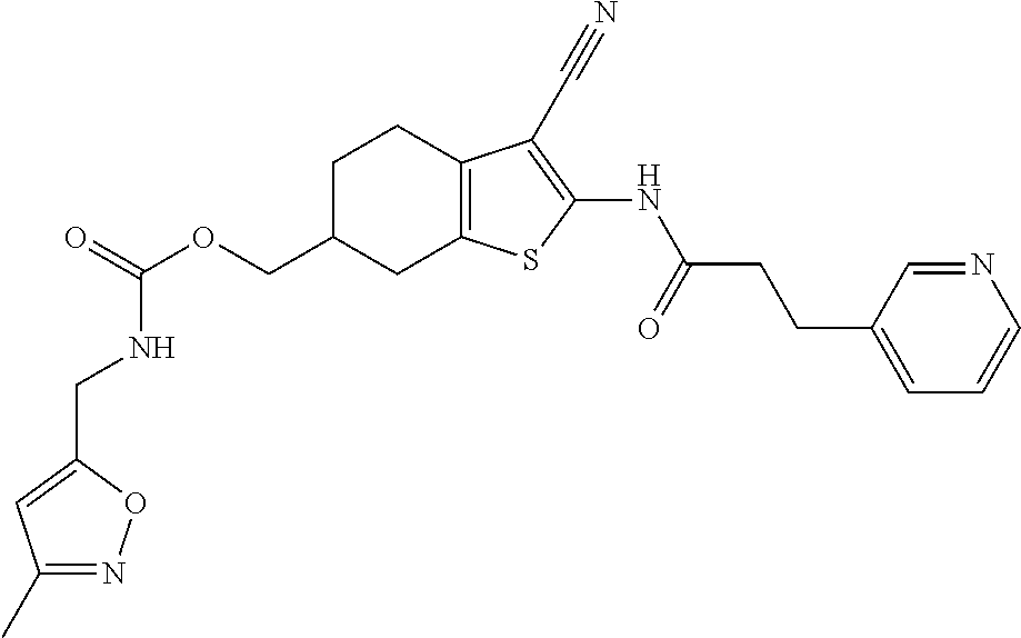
C(OCC1CC2=C(CC1)C(C#N)=C(NC(CCC1=CC=CN=C1)=O)S2)(=O)NCC1=CC(C)=NO1
